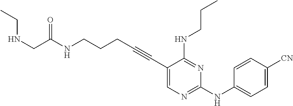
C1(C#CCCCNC(=O)CNCC)=CN=C(NC2=CC=C([CN])C=C2)N=C1NCCC
